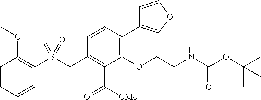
C1=CC=CC(S(CC2=C(C([OMe])=O)C(OCCNC(OC(C)(C)C)=O)=C(C3=COC=C3)C=C2)(=O)=O)=C1OC
